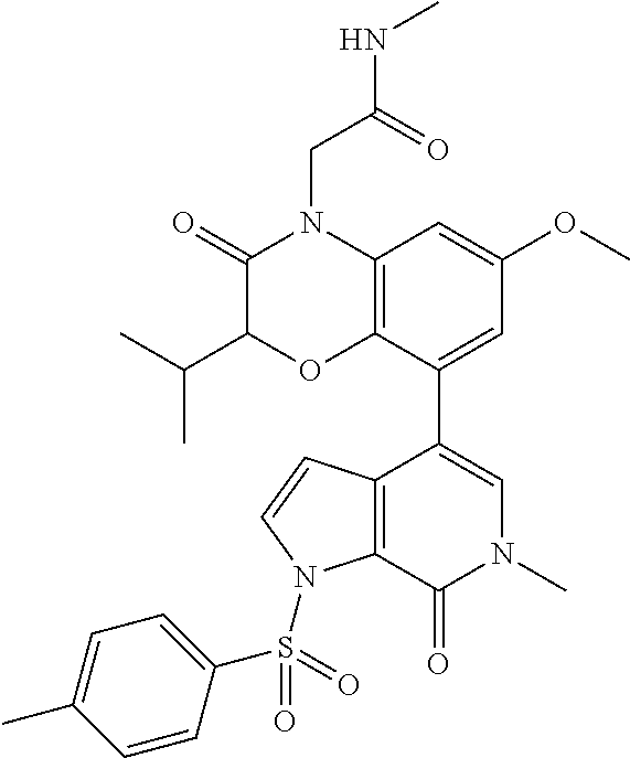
C1(=O)C(C(C)C)OC2=C(N1CC(NC)=O)C=C(OC)C=C2C1=CN(C)C(=O)C2=C1C=CN2S(C1=CC=C(C)C=C1)(=O)=O
